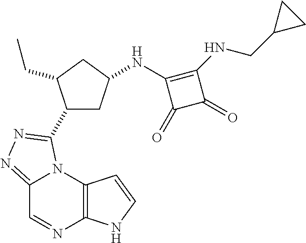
C12=NN=C(C3CC(NC4=C(NCC5CC5)C(=O)C4=O)CC3CC)N1C1=C(N=C2)NC=C1
